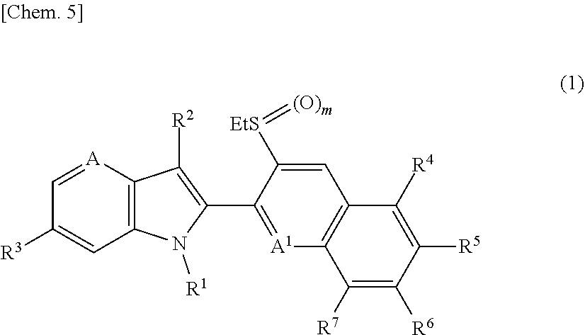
C1(C2=[A1]C3=C(C=C2[EtS]=[(O)m])C([R4])=C([R5])C([R6])=C3[R7])=C([R2])C2=C(N1[R1])C=C([R3])C=[A]2
